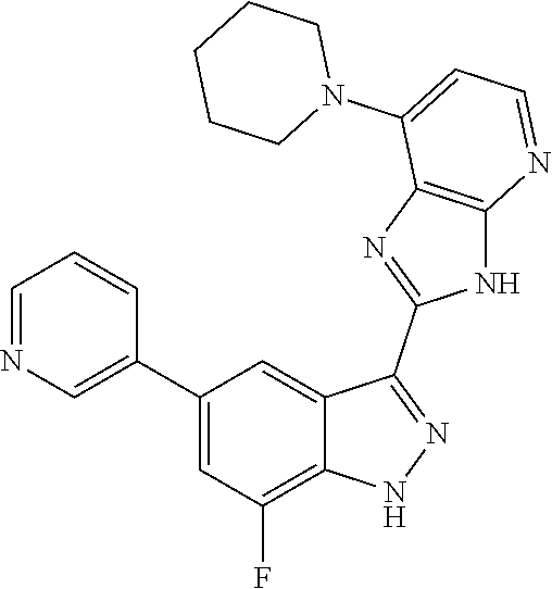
C1=NC=C(C2=CC(F)=C3C(=C2)C(C2=NC4=C(N2)N=CC=C4N2CCCCC2)=NN3)C=C1
